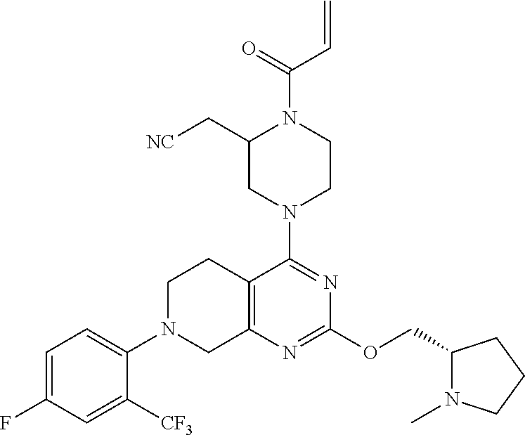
C1=C(F)C=C([CF3])C(N2CC3=C(CC2)C(N2CCN(C(=O)C=C)C(C[NC])C2)=NC(OCC2N(C)CCC2)=N3)=C1
